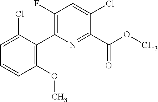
O(C)C(C1=NC(C2=C(OC)C=CC=C2Cl)=C(F)C=C1Cl)=O
